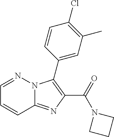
C12=NC(C(=O)N3CCC3)=C(C3=CC(C)=C(Cl)C=C3)N1N=CC=C2
